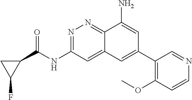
N1=C(NC(=O)C2CC2F)C=C2C(=N1)C(N)=CC(C1=C(OC)C=CN=C1)=C2
